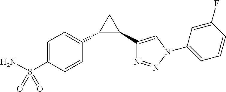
C1=C(S(N)(=O)=O)C=CC(C2C(C3=CN(C4=CC=CC(F)=C4)N=N3)C2)=C1
